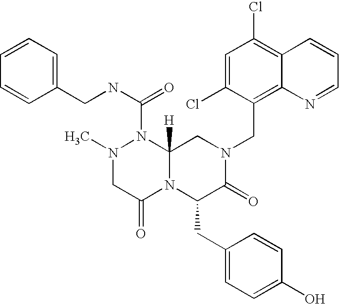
C(N1CC2([H])N(C(NCC3=CC=CC=C3)=O)N(C)CC(=O)N2C(CC2=CC=C(O)C=C2)C1=O)C1=C2C(=C(Cl)C=C1Cl)C=CC=N2
